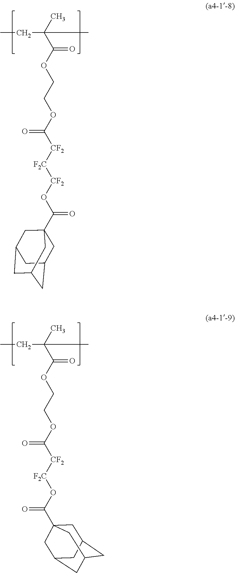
CCC(C)(C)C(OCCOC([CF2][F2C][CF2]OC(=O)C12CC3CC(CC(C1)C3)C2)=O)=O.CCC(C)(C)C(OCCOC([CF2][F2C]OC(=O)C12CC3CC(CC(C1)C3)C2)=O)=O
